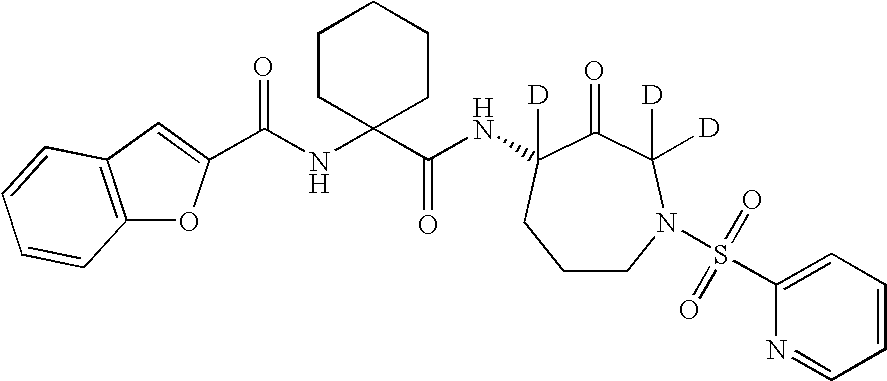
C1CN(S(C2=CC=CC=N2)(=O)=O)C([D])([D])C(=O)C(NC(C2(NC(C3=CC4=C(O3)C=CC=C4)=O)CCCCC2)=O)([D])C1
